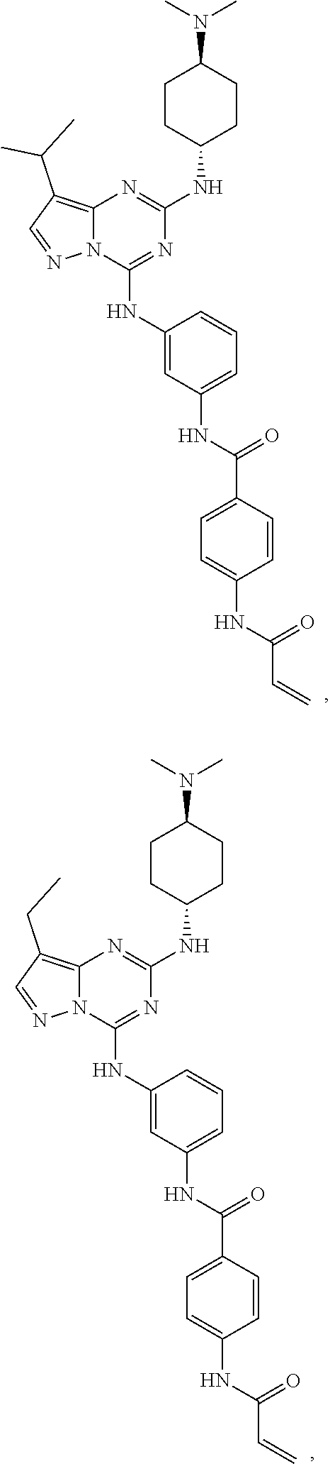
C12=C(C(C)C)C=NN1C(NC1=CC(NC(=O)C3=CC=C(NC(C=C)=O)C=C3)=CC=C1)=NC(NC1CCC(N(C)C)CC1)=N2.C12=C(CC)C=NN1C(NC1=CC(NC(=O)C3=CC=C(NC(C=C)=O)C=C3)=CC=C1)=NC(NC1CCC(N(C)C)CC1)=N2
